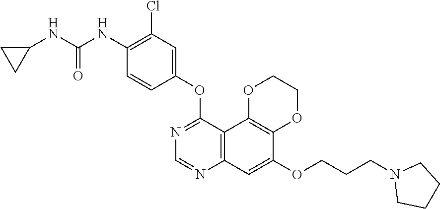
C12=C(C3=C(C=C1OCCCN1CCCC1)N=CN=C3OC1=CC(Cl)=C(NC(NC3CC3)=O)C=C1)OCCO2
